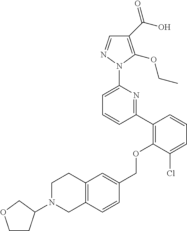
C1(C(O)=O)=C(OCC)N(C2=CC=CC(C3=C(OCC4=CC5=C(C=C4)CN(C4CCOC4)CC5)C(Cl)=CC=C3)=N2)N=C1
